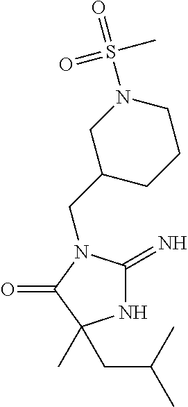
N1C(=N)N(CC2CCCN(S(=O)(C)=O)C2)C(=O)C1(CC(C)C)C
